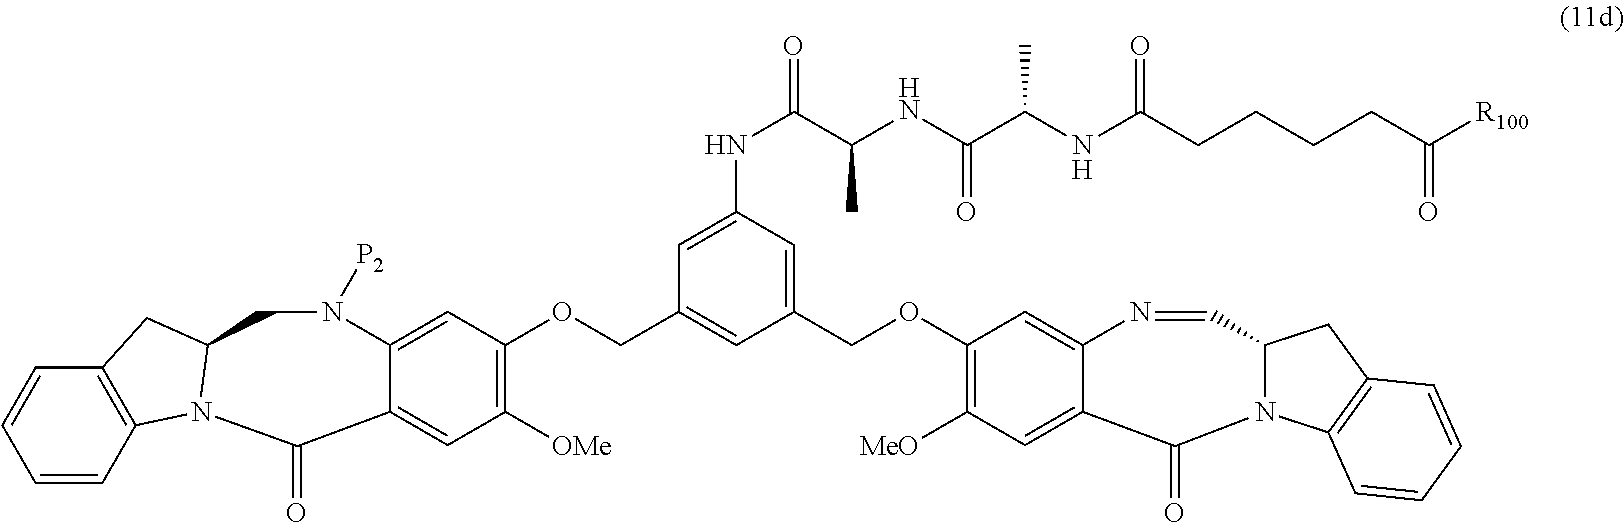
C1(OCC2=CC(NC(C(NC(C(NC(CCCCC([R100])=O)=O)C)=O)C)=O)=CC(COC3=C([OMe])C=C4C(=C3)N([P2])CC3N(C4=O)C4=C(C=CC=C4)C3)=C2)=C([MeO])C=C2C(=C1)N=CC1N(C3=C(C1)C=CC=C3)C2=O
